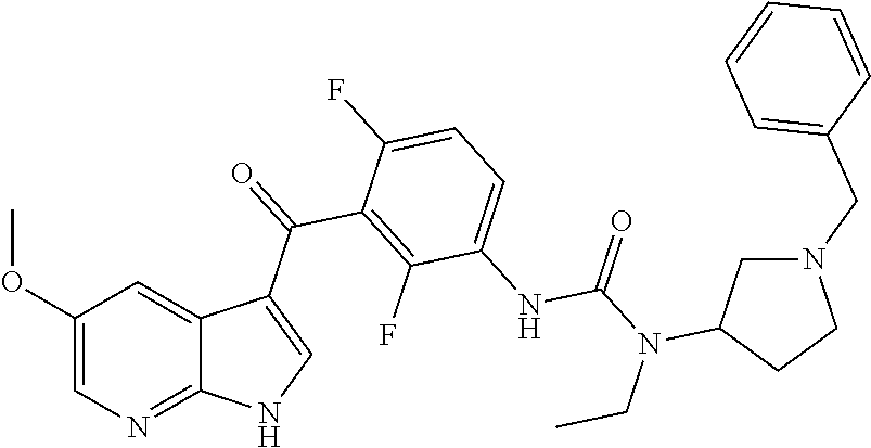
C1(OC)=CN=C2C(=C1)C(C(=O)C1=C(F)C(NC(N(CC)C3CN(CC4=CC=CC=C4)CC3)=O)=CC=C1F)=CN2
